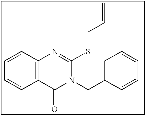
C1=CC2=C(C=C1)C(=O)N(CC1=CC=CC=C1)C(SCC=C)=N2
